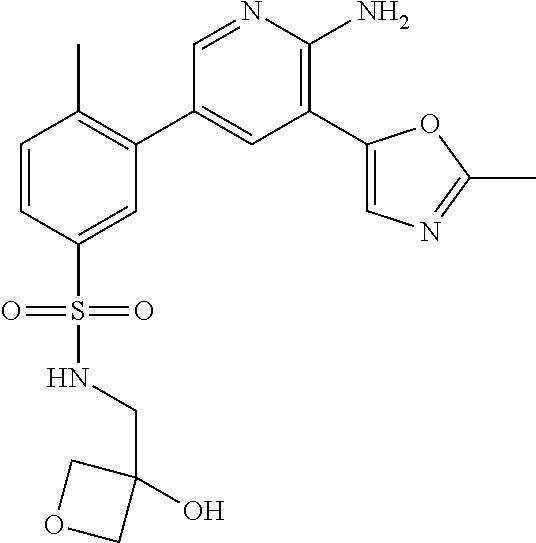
C1=CC(S(=O)(NCC2(O)COC2)=O)=CC(C2=CC(C3=CN=C(C)O3)=C(N)N=C2)=C1C
